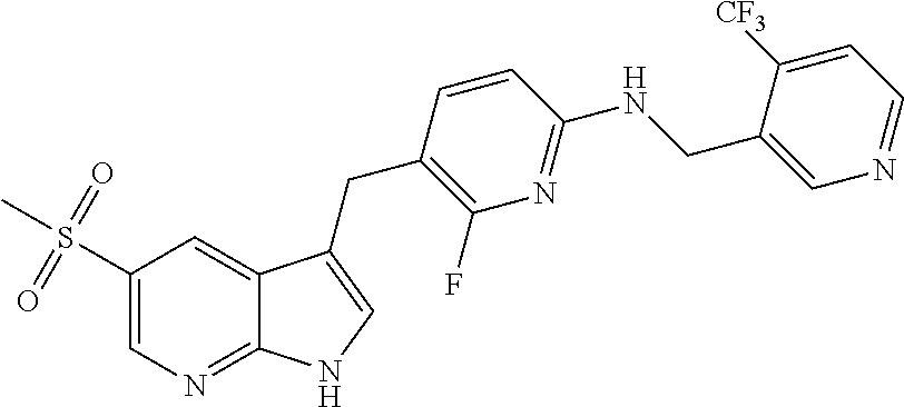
C1(S(=O)(=O)C)=CN=C2C(=C1)C(CC1=C(F)N=C(NCC3=CN=CC=C3[CF3])C=C1)=CN2
